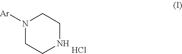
N1([Ar])CCNCC1.Cl
